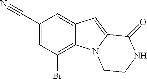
C1(C#N)=CC(Br)=C2C(=C1)C=C1N2CCNC1=O
